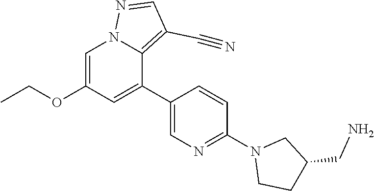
C1(N2CCC(CN)C2)=NC=C(C2=CC(OCC)=CN3C2=C(C#N)C=N3)C=C1
